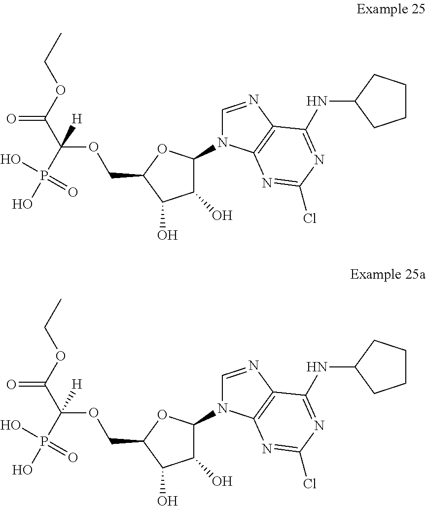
C1(O)C(N2C=NC3=C2N=C(Cl)N=C3NC2CCCC2)OC(COC(C(OCC)=O)(P(O)(O)=O)[H])C1O.C1(O)C(N2C=NC3=C2N=C(Cl)N=C3NC2CCCC2)OC(COC(C(OCC)=O)(P(O)(O)=O)[H])C1O
